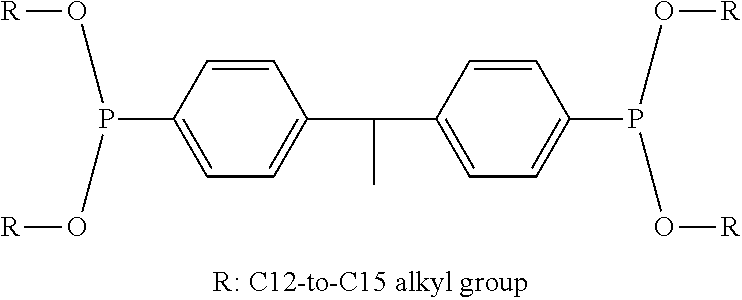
[R]OP(O[R])C1=CC=C(C(C2=CC=C(P(O[R])O[R])C=C2)C)C=C1
